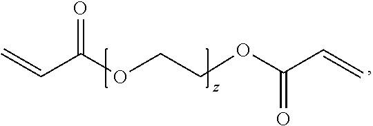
C(C(=O)OCCOC(=O)C=C)=C
